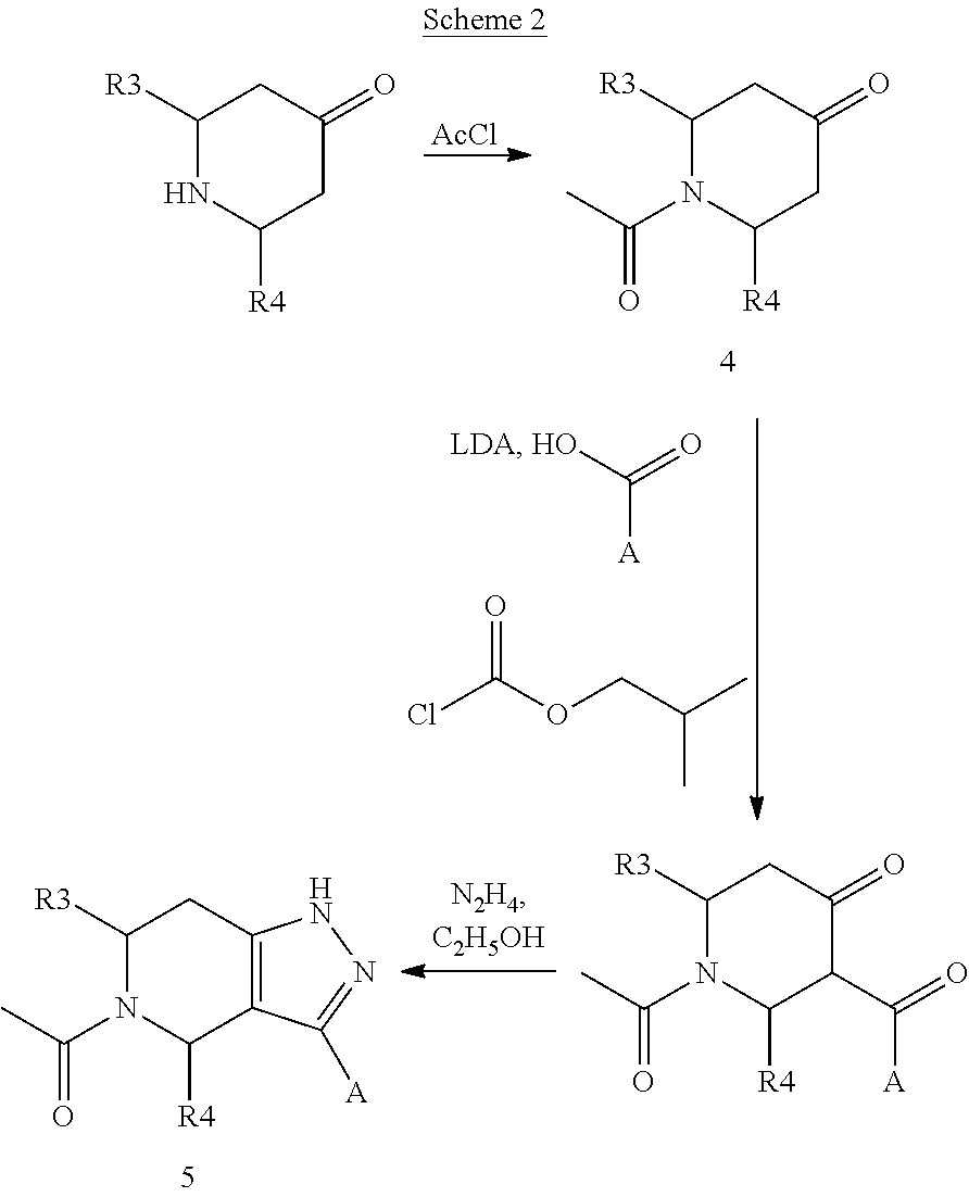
C1([R3])NC([R4])CC(=O)C1.[AcCl].C1([R3])N(C(=O)C)C([R4])CC(=O)C1.C(=O)([A])O.ClC(=O)OCC(C)C.C1([R3])N(C(=O)C)C([R4])C(C([A])=O)C(=O)C1.C1([R3])N(C(=O)C)C([R4])C2=C(C1)NN=C2[A]
